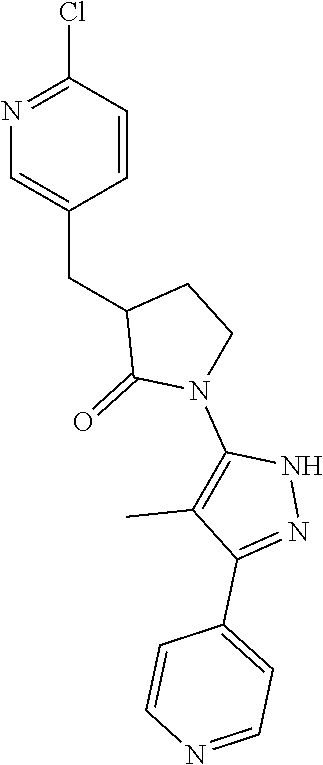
N1=C(Cl)C=CC(CC2C(=O)N(C3=C(C)C(C4=CC=NC=C4)=NN3)CC2)=C1
